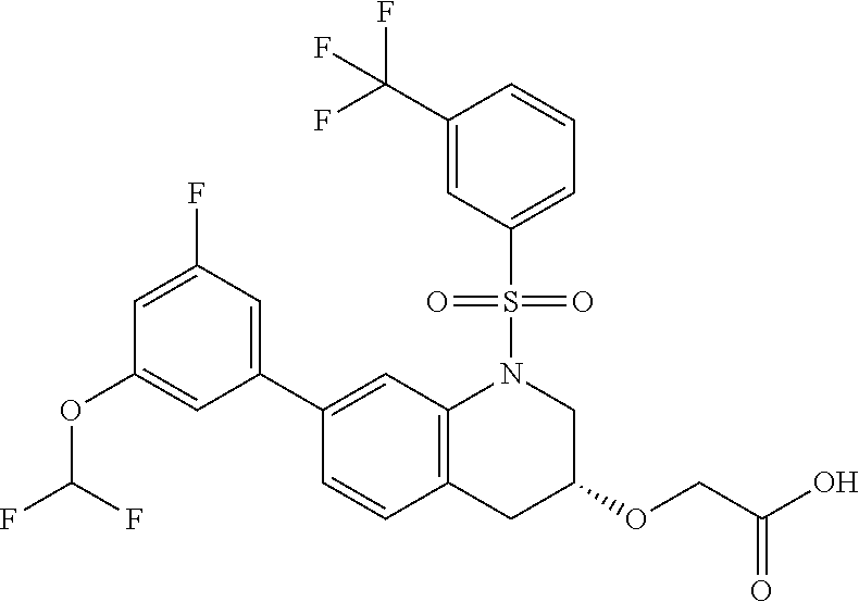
C1(C2=CC3=C(C=C2)CC(OCC(=O)O)CN3S(C2=CC=CC(C(F)(F)F)=C2)(=O)=O)=CC(F)=CC(OC(F)F)=C1
